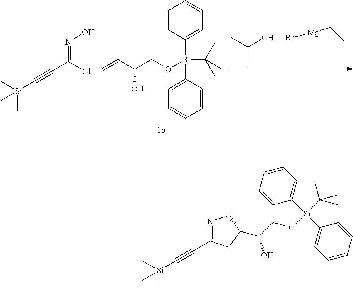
C1=CC([Si](OCC(C=C)O)(C2=CC=CC=C2)C(C)(C)C)=CC=C1.CC(O)C.Br[Mg]CC.C[Si](C)(C)C#CC(Cl)=NO.C[Si](C)(C)C#CC1=NOC(C(CO[Si](C(C)(C)C)(C2=CC=CC=C2)C2=CC=CC=C2)O)C1
